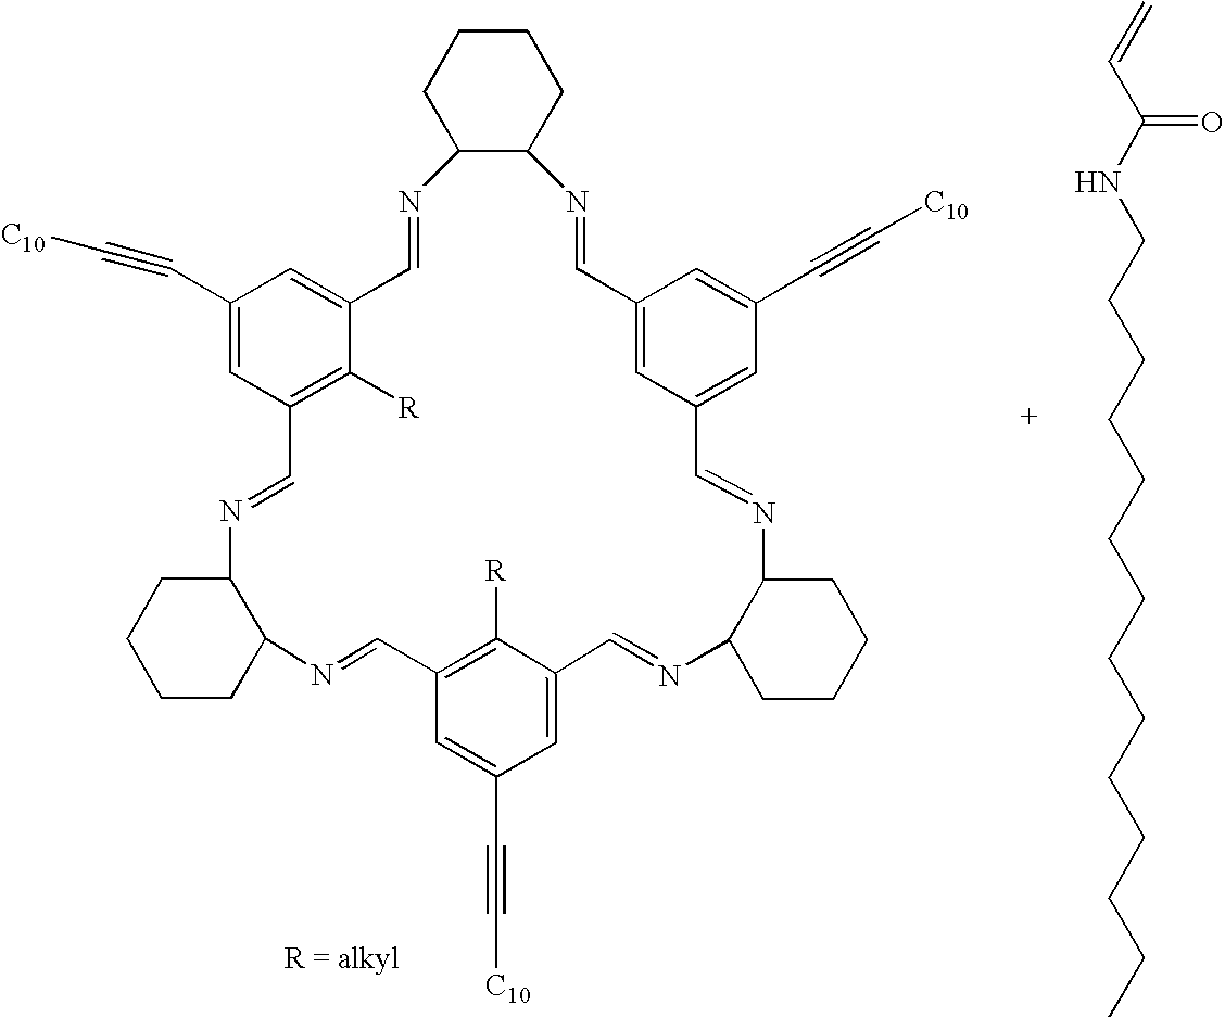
C1CCC2C(C1)N=CC1=C([R])C(=CC(C#C[C10])=C1)C=NC1C(CCCC1)N=CC1=CC(=CC(C#C[C10])=C1)C=NC1C(N=CC3=CC(C#C[C10])=CC(=C3[R])C=N2)CCCC1.C=CC(NCCCCCCCCCCCCCC)=O
